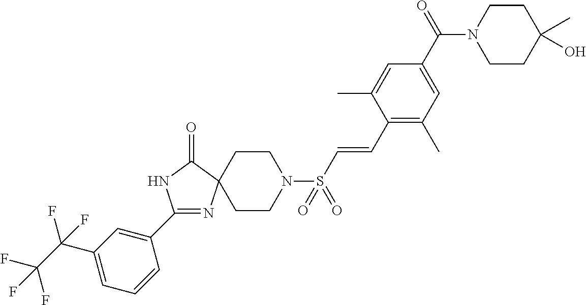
C1(C2=CC(C(F)(C(F)(F)F)F)=CC=C2)=NC2(C(=O)N1)CCN(S(C=CC1=C(C)C=C(C(N3CCC(O)(C)CC3)=O)C=C1C)(=O)=O)CC2
